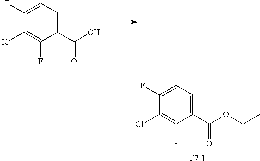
C1(C(O)=O)=CC=C(F)C(Cl)=C1F.C1(C(OC(C)C)=O)=CC=C(F)C(Cl)=C1F.[P7-1]
